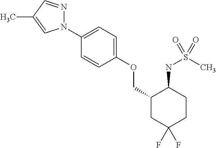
N1(C2=CC=C(OCC3CC(F)(F)CCC3NS(C)(=O)=O)C=C2)N=CC(C)=C1
